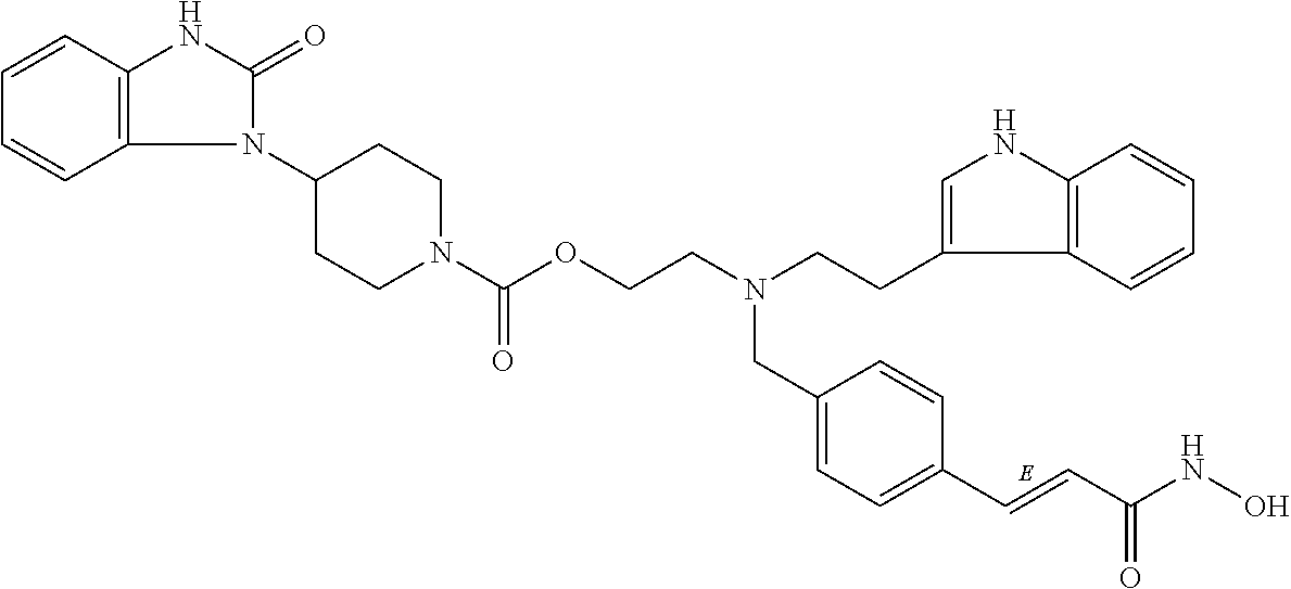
C(CN(CCC1=CNC2=C1C=CC=C2)CC1=CC=C(C=CC(NO)=O)C=C1)OC(N1CCC(N2C(=O)NC3=C2C=CC=C3)CC1)=O
